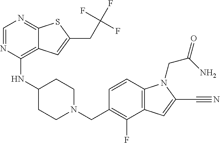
C1=NC(NC2CCN(CC3=C(F)C4=C(C=C3)N(CC(=O)N)C(C#N)=C4)CC2)=C2C(=N1)SC(CC(F)(F)F)=C2
